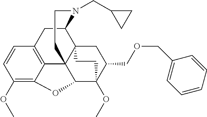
C1(OC)=C2C3=C(C=C1)CC1C45C3(C(C(OC)(C(COCC3=CC=CC=C3)C4)CC5)O2)CCN1CC1CC1
